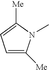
C1([Me])=CC=C([Me])N1C
